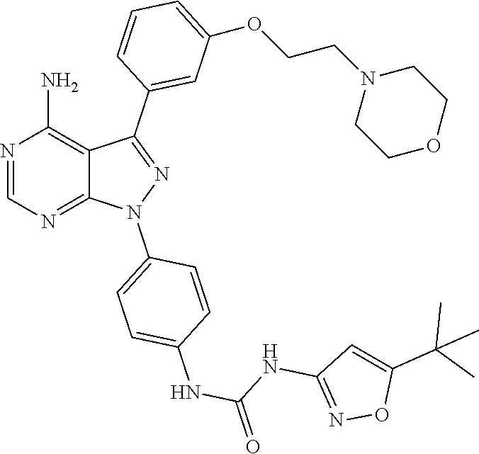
N1=CN=C2C(=C1N)C(C1=CC(OCCN3CCOCC3)=CC=C1)=NN2C1=CC=C(NC(NC2=NOC(C(C)(C)C)=C2)=O)C=C1
